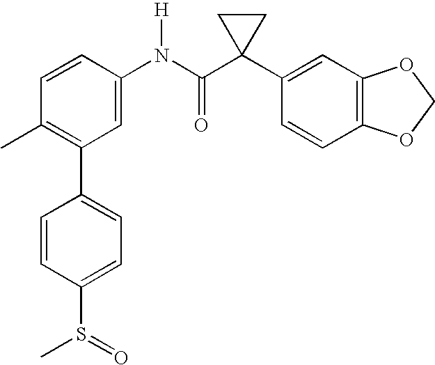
C1=CC(N(C(C2(C3=CC4=C(C=C3)OCO4)CC2)=O)[H])=CC(C2=CC=C(S(=O)C)C=C2)=C1C
